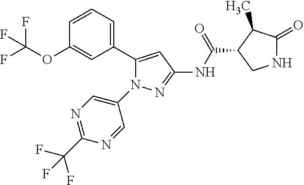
N1C(=O)C(C)C(C(NC2=NN(C3=CN=C(C(F)(F)F)N=C3)C(C3=CC=CC(OC(F)(F)F)=C3)=C2)=O)C1
